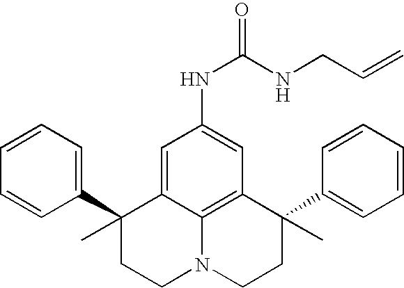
C1=CC=C(C2(C)CCN3C4=C(C(C5=CC=CC=C5)(C)CC3)C=C(NC(=O)NCC=C)C=C24)C=C1
